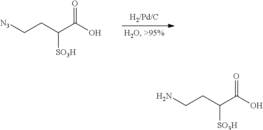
[N3]CCC(C(O)=O)[SO3H].NCCC(C(O)=O)[SO3H]
